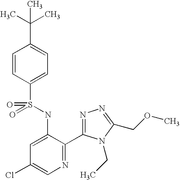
C1=CC(S(=O)(NC2=CC(Cl)=CN=C2C2=NN=C(COC)N2CC)=O)=CC=C1C(C)(C)C
